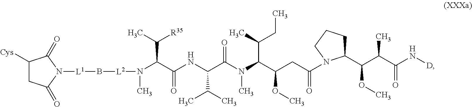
C1([Cys])CC(=O)N([L1]B[L2]N(C)C(C(NC(C(N(C(C(CC(=O)N2C(C(C(C(N[D])=O)C)OC)CCC2)OC)C(C)CC)C)=O)C(C)C)=O)C(C)[R35])C1=O
